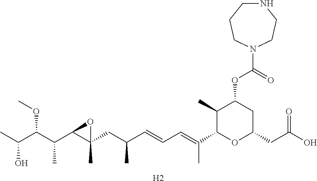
C1(C)C(C(=CC=CC(CC2(C)C(C(C(C(C)O)OC)C)O2)C)C)OC(CC(O)=O)CC1OC(=O)N1CCNCCC1.[H2]
